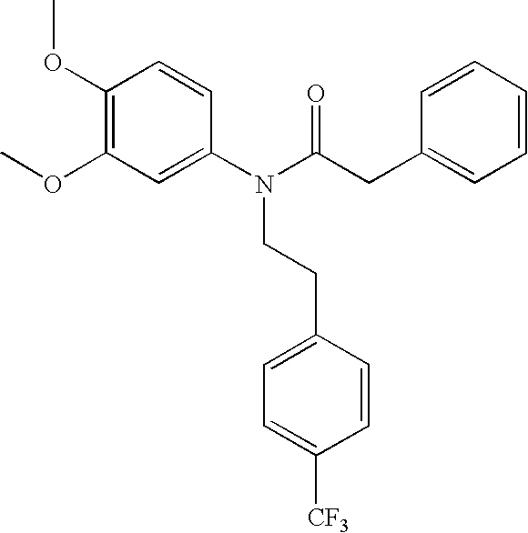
C1=CC(N(C(=O)CC2=CC=CC=C2)CCC2=CC=C([CF3])C=C2)=CC(OC)=C1OC
